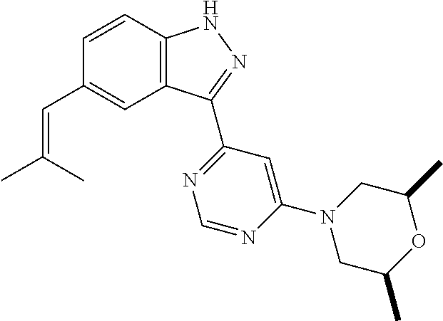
C1=CC2=C(C=C1C=C(C)C)C(C1=NC=NC(N3CC(C)OC(C)C3)=C1)=NN2
